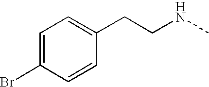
C1=C(Br)C=CC(CCNC)=C1
